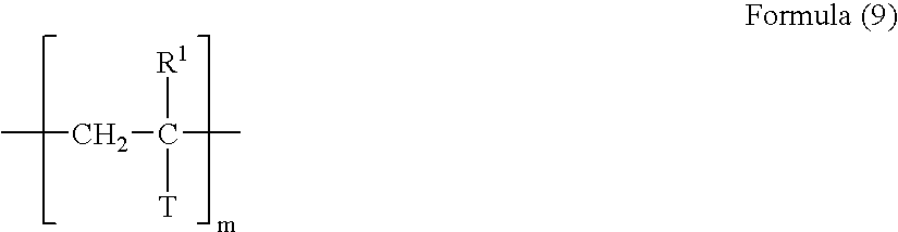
CCC(C)([R1])[T]
